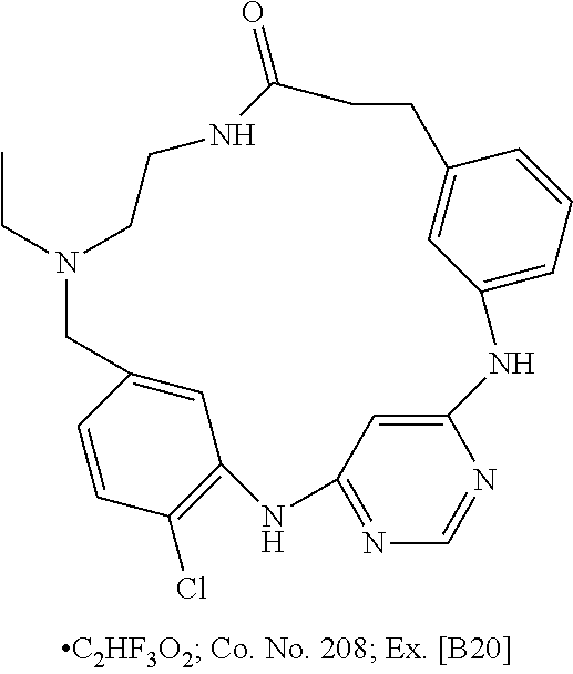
C1=C2N=CN=C1NC1=C(Cl)C=CC(=C1)CN(CC)CCNC(=O)CCC1=CC(=CC=C1)N2
